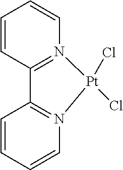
C1=CC=CN2=C1C1=N(C=CC=C1)[Pt]2(Cl)Cl
